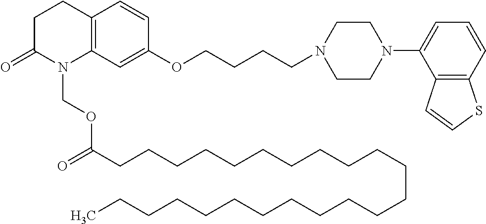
C1C(=O)N(COC(CCCCCCCCCCCCCCCCCCCCCCC)=O)C2=C(C1)C=CC(OCCCCN1CCN(C3=CC=CC4=C3C=CS4)CC1)=C2
